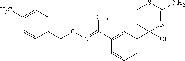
C1(C2(C)N=C(N)SCC2)=CC=CC(C(=NOCC2=CC=C(C)C=C2)C)=C1
